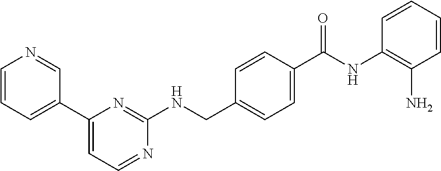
C1=CC=C(C2=CC=NC(NCC3=CC=C(C(=O)NC4=C(N)C=CC=C4)C=C3)=N2)C=N1
